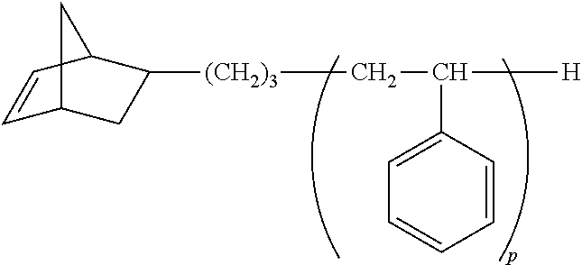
C1=CC2C([(CH2)3]CC(C3=CC=CC=C3)[H])CC1C2
